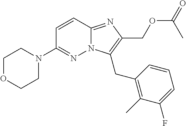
N12C(=NC(COC(=O)C)=C1CC1=C(C)C(F)=CC=C1)C=CC(N1CCOCC1)=N2
